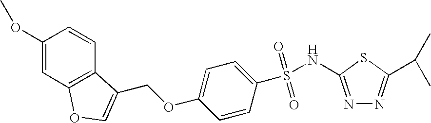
C(OC1=CC=C(S(NC2=NN=C(C(C)C)S2)(=O)=O)C=C1)C1=COC2=C1C=CC(OC)=C2
